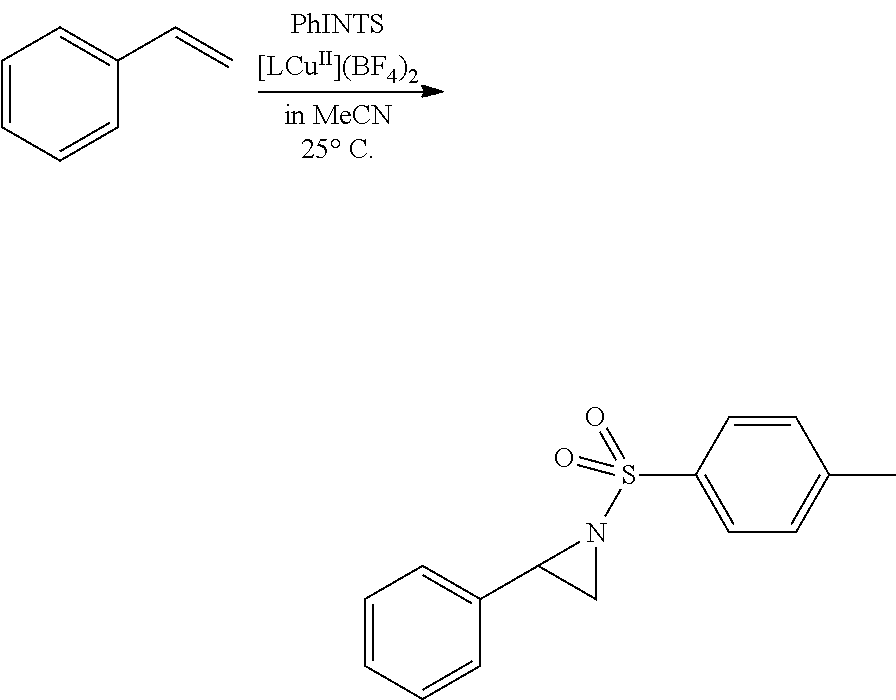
C1=CC=CC(C=C)=C1.C1=CC=CC(C2CN2S(C2=CC=C(C)C=C2)(=O)=O)=C1
